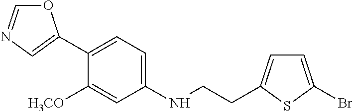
C1(C2=CN=CO2)=CC=C(NCCC2=CC=C(Br)S2)C=C1[H3CO]
